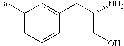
C1(Br)=CC=CC(CC(N)CO)=C1
